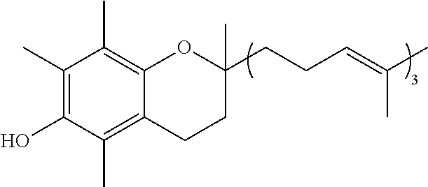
C1(C)=C(O)C(C)=C2C(=C1C)OC(CCC=C(C)C)(C)CC2
